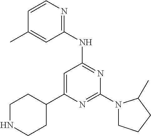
N1=C(N2CCCC2C)N=C(NC2=NC=CC(C)=C2)C=C1C1CCNCC1
